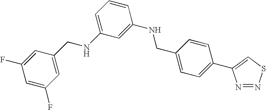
C1=C(F)C=C(CNC2=CC=CC(NCC3=CC=C(C4=CSN=N4)C=C3)=C2)C=C1F
